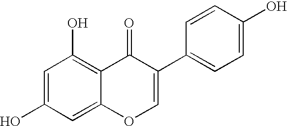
C1=C(O)C=C2C(=C1O)C(=O)C(C1=CC=C(O)C=C1)=CO2
